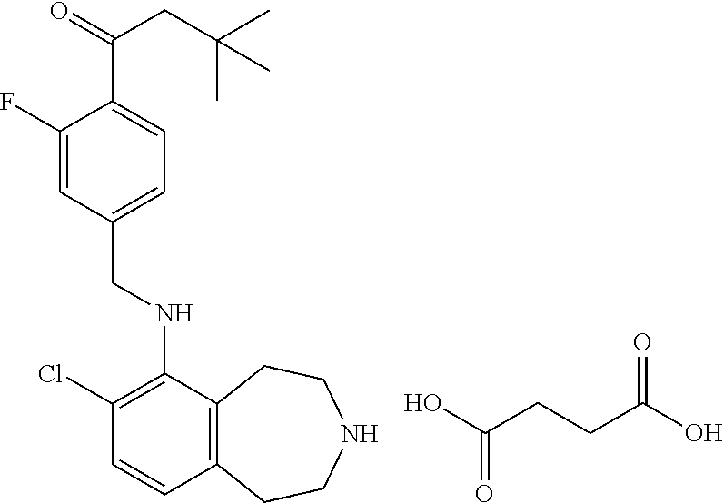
C12=C(C(NCC3=CC=C(C(CC(C)(C)C)=O)C(F)=C3)=C(Cl)C=C1)CCNCC2.OC(CCC(O)=O)=O
